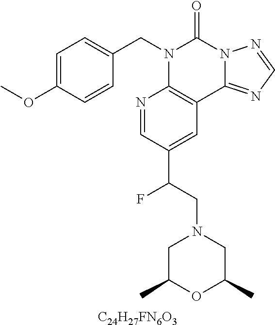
[C24H27FN6O3].C1=C(OC)C=CC(CN2C3=C(C4=NC=NN4C2=O)C=C(C(F)CN2CC(C)OC(C)C2)C=N3)=C1
